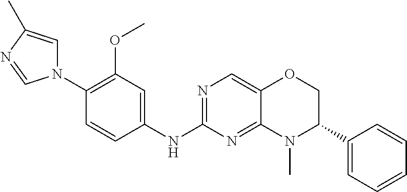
C1(N2C=C(C)N=C2)=C(OC)C=C(NC2=NC=C3C(=N2)N(C)C(C2=CC=CC=C2)CO3)C=C1
